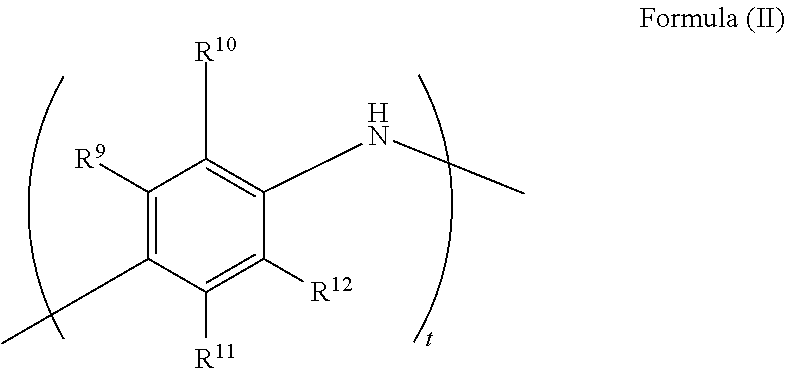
C1([R9])=C(C)C([R11])=C([R12])C(NC)=C1[R10]
